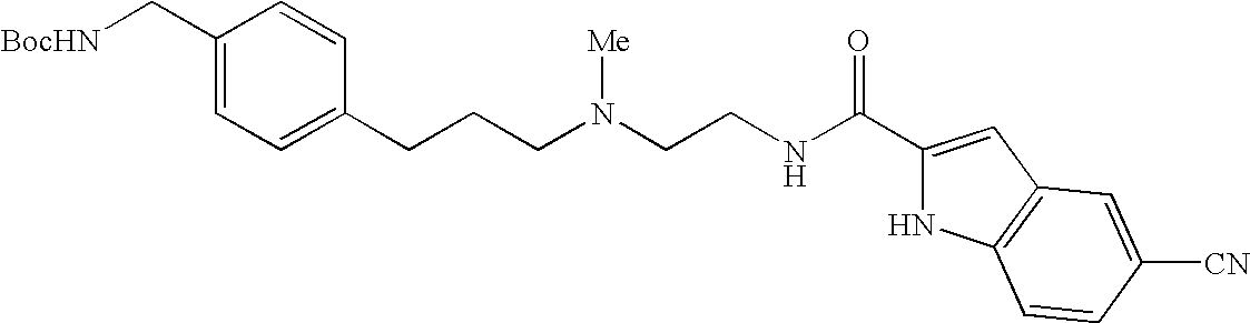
C1(C[BocHN])=CC=C(CCCN(CCNC(C2=CC3=C(N2)C=CC([CN])=C3)=O)[Me])C=C1
